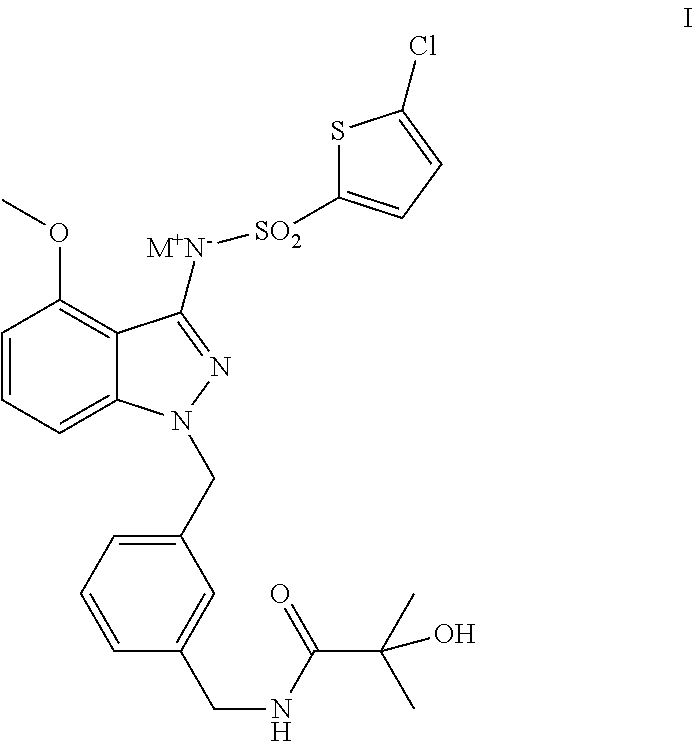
C1=CC=C2C(=C1OC)C([M+N-][SO2]C1=CC=C(Cl)S1)=NN2CC1=CC=CC(CNC(C(C)(C)O)=O)=C1
